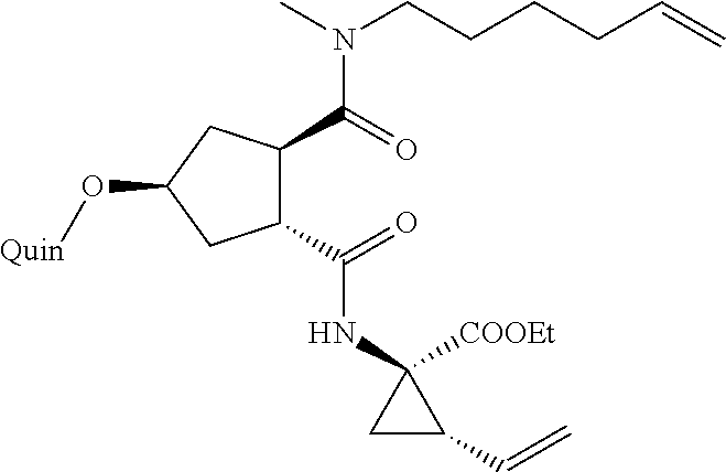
C1(C(NC2([COOEt])CC2C=C)=O)C(C(N(CCCCC=C)C)=O)CC(O[Quin])C1
